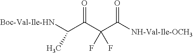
[Boc-Val-Ile-HN]C(C(C(C([NH-Val-Ile-OCH3])=O)(F)F)=O)C
